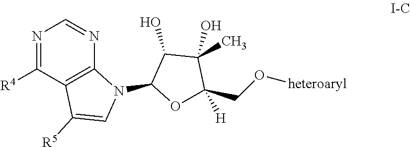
N1=C([R4])C2=C(N=C1)N(C1OC([H])(CO[heteroaryl])C(O)(C)C1O)C=C2[R5]
